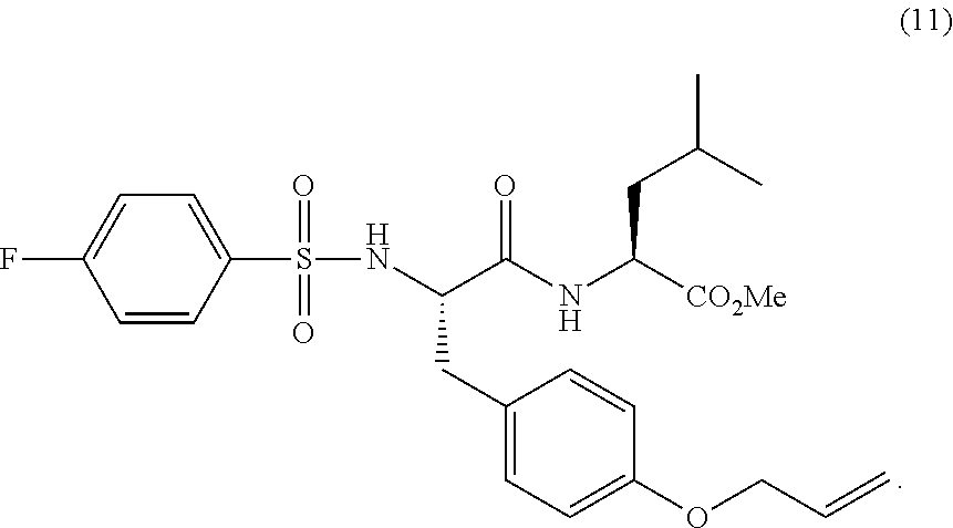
C1=C(F)C=CC(S(=O)(=O)NC(C(NC([CO2Me])CC(C)C)=O)CC2=CC=C(OCC=C)C=C2)=C1
